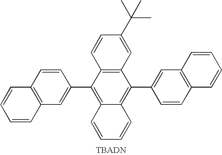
C1=CC(C(C)(C)C)=CC2=C1C(C1=CC3=C(C=C1)C=CC=C3)=C1C(=C2C2=CC3=C(C=C2)C=CC=C3)C=CC=C1
